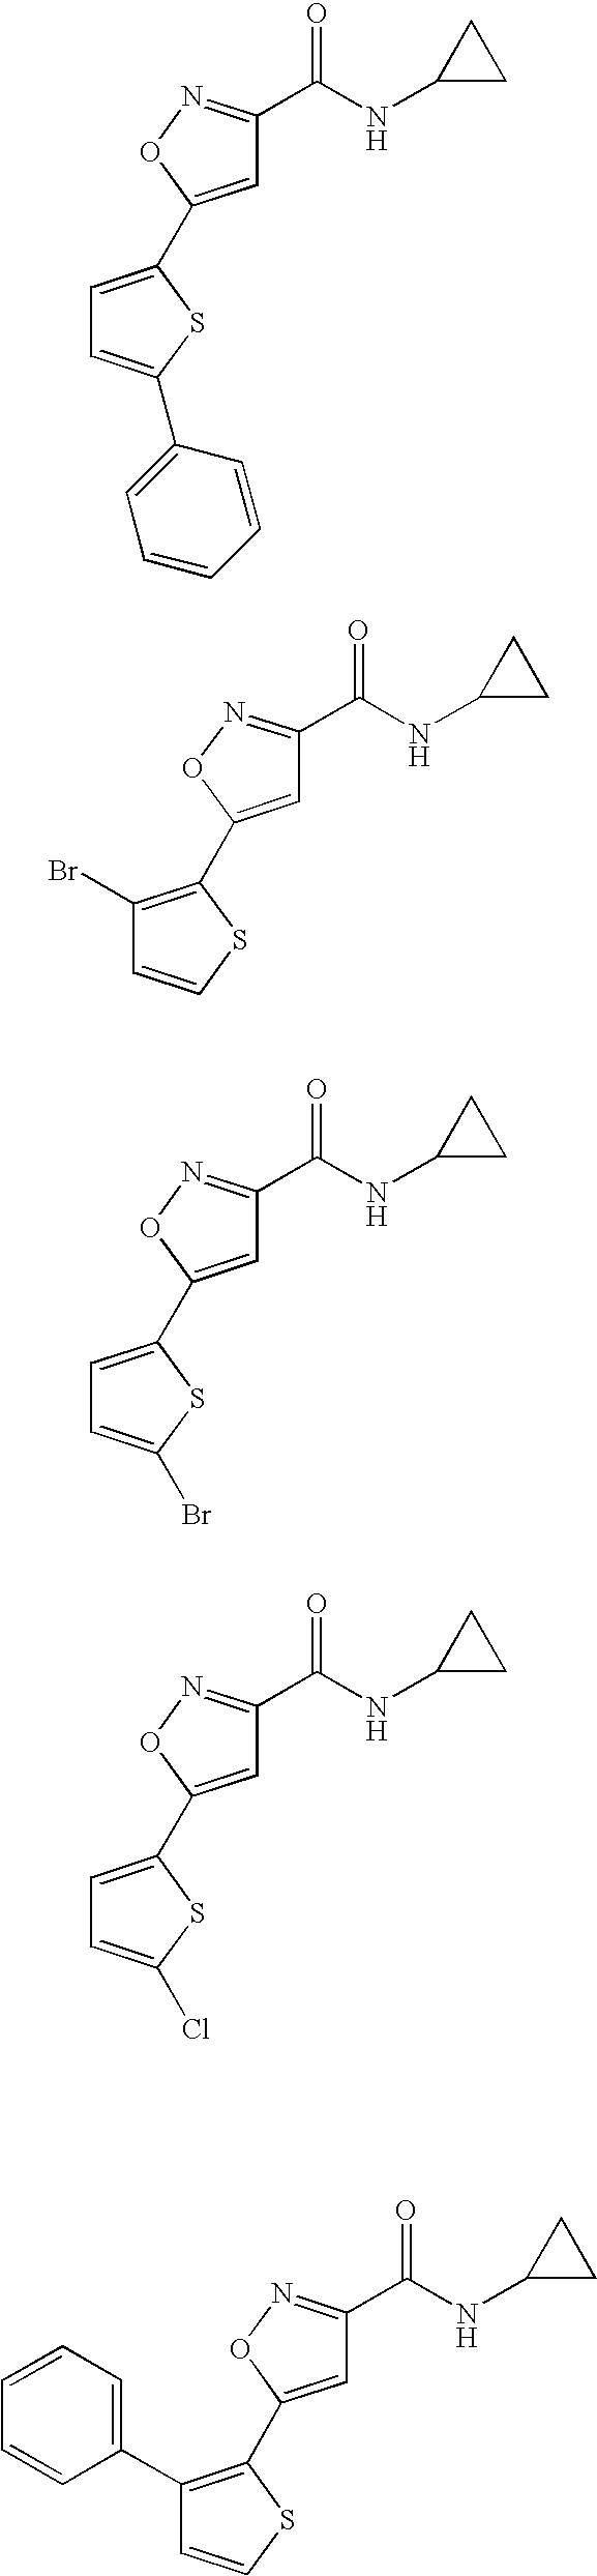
O1C(C2=CC=C(C3=CC=CC=C3)S2)=CC(C(NC2CC2)=O)=N1.O1C(C2=C(Br)C=CS2)=CC(C(NC2CC2)=O)=N1.O1C(C2=CC=C(Br)S2)=CC(C(NC2CC2)=O)=N1.O1C(C2=CC=C(Cl)S2)=CC(C(NC2CC2)=O)=N1.O1C(C2=C(C3=CC=CC=C3)C=CS2)=CC(C(NC2CC2)=O)=N1
